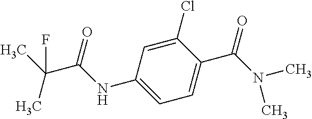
C1=C(Cl)C(C(N(C)C)=O)=CC=C1NC(C(C)(F)C)=O
